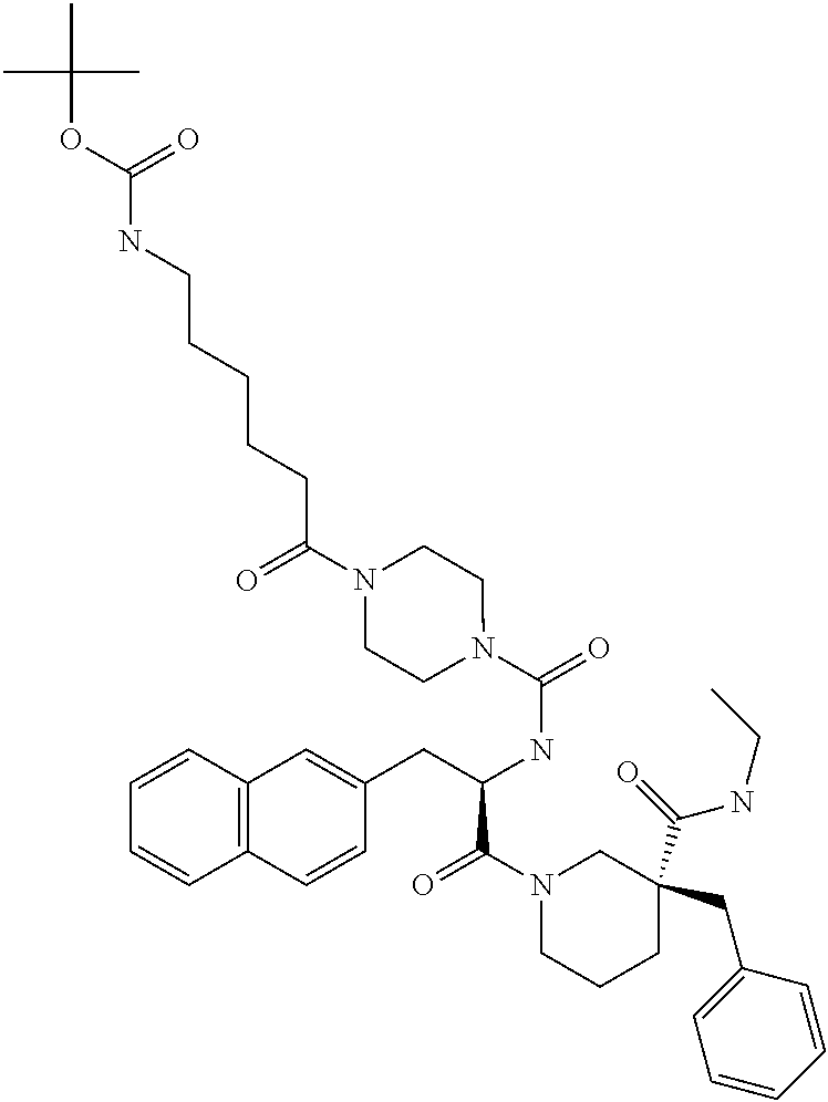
C1=CC2=C(C=C1)C=CC(CC(NC(=O)N1CCN(C(=O)CCCCCNC(OC(C)(C)C)=O)CC1)C(N1CCCC(C(=O)NCC)(CC3=CC=CC=C3)C1)=O)=C2
